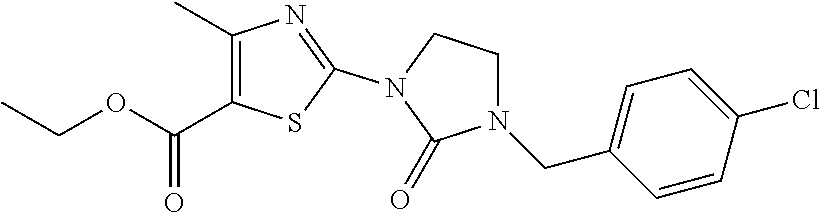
C1(C)=C(C(OCC)=O)SC(N2C(=O)N(CC3=CC=C(Cl)C=C3)CC2)=N1
